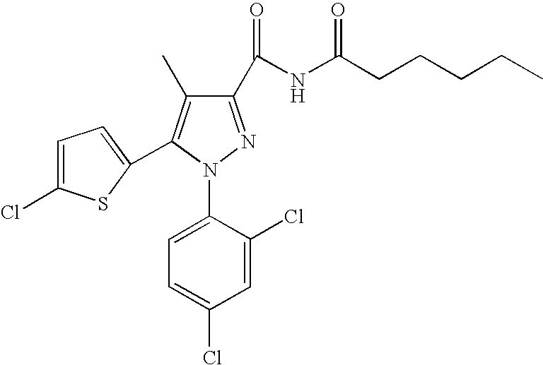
C1=C(Cl)C(N2N=C(C(NC(CCCCC)=O)=O)C(C)=C2C2=CC=C(Cl)S2)=CC=C1Cl
